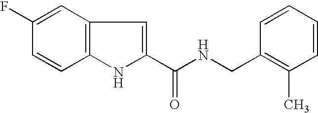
C12=C(C=C(F)C=C1)C=C(C(NCC1=C(C)C=CC=C1)=O)N2
